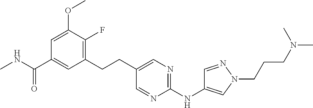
C1=C(OC)C(F)=C(CCC2=CN=C(NC3=CN(CCCN(C)C)N=C3)N=C2)C=C1C(NC)=O
